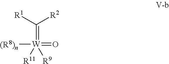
[W](=C([R1])[R2])([(R8)n])(=O)([R9])[R11]
